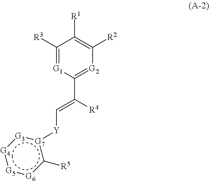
[G7]1([Y]C=C([R4])C2=[G2]C([R2])=C([R1])C([R3])=[G1]2):[G3]:[G4]:[G5]:[G6]c1[R5]
